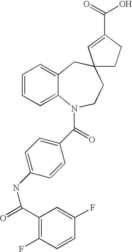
C1=CC=C2C(=C1)CC1(CCN2C(=O)C2=CC=C(NC(=O)C3=C(F)C=CC(F)=C3)C=C2)CCC(C(=O)O)=C1
